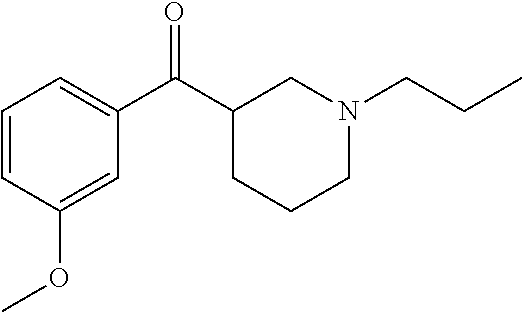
C1=CC(OC)=CC(C(C2CCCN(CCC)C2)=O)=C1
